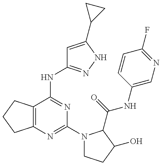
C12=C(C(NC3=NNC(C4CC4)=C3)=NC(N3CCC(O)C3C(=O)NC3=CN=C(F)C=C3)=N1)CCC2
